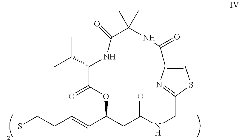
CSCCC=CC1CC(=O)NCC2=NC(=CS2)C(=O)NC(C)(C)C(=O)NC(C(C)C)C(=O)O1
